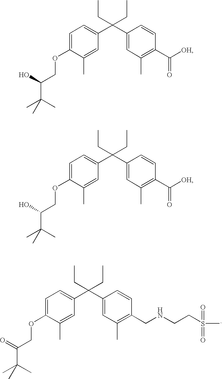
C1=C(OCC(C(C)(C)C)O)C(C)=CC(C(C2=CC(C)=C(C([OH])=O)C=C2)(CC)CC)=C1.C1=C(OCC(C(C)(C)C)O)C(C)=CC(C(C2=CC(C)=C(C([OH])=O)C=C2)(CC)CC)=C1.C1=C(OCC(C(C)(C)C)=O)C(C)=CC(C(C2=CC(C)=C(CNCCS(C)(=O)=O)C=C2)(CC)CC)=C1
